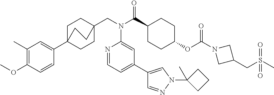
C1(C)=C(OC)C=CC(C23CCC(CN(C(C4CCC(OC(N5CC(CS(C)(=O)=O)C5)=O)CC4)=O)C4=CC(C5=CN(C6(C)CCC6)N=C5)=CC=N4)(CC2)CC3)=C1
